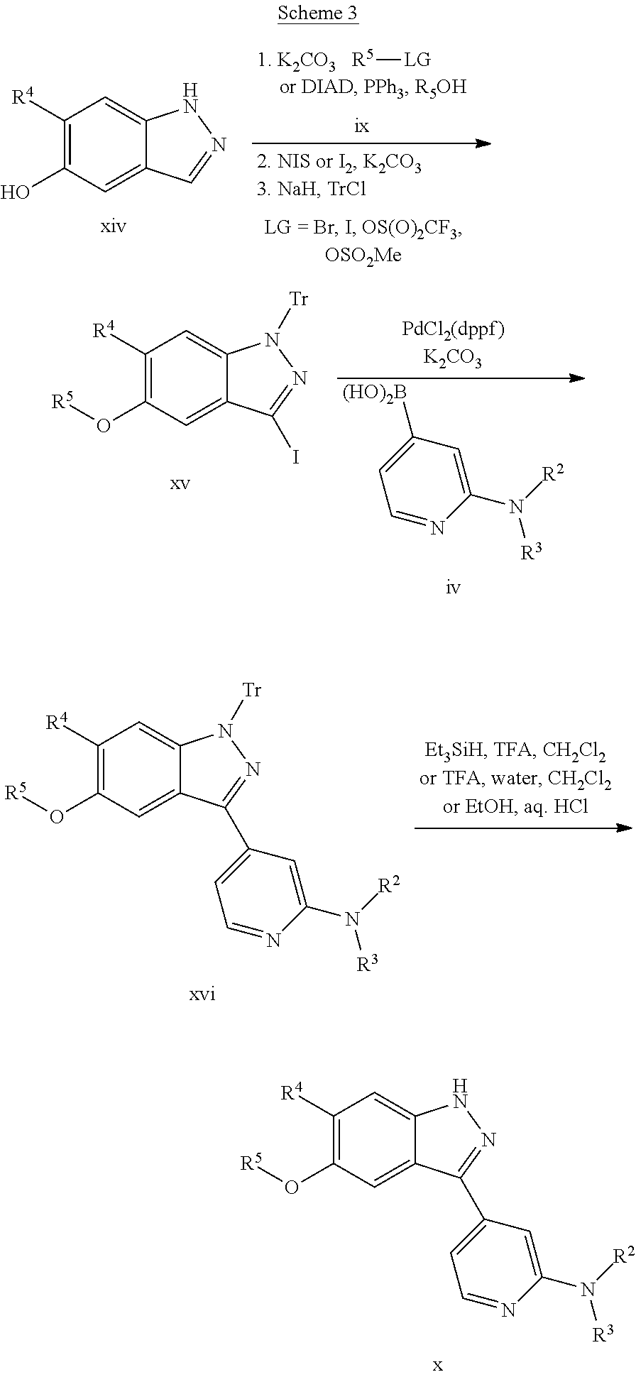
C1([R4])=C(O[R5])C=C2C(=C1)N([Tr])N=C2I.C1=NC(N([R3])[R2])=CC([(HO)2B])=C1.C1([R4])=C(O[R5])C=C2C(=C1)N([Tr])N=C2C1=CC=NC(N([R3])[R2])=C1.C1([R4])=C(O[R5])C=C2C(=C1)NN=C2C1=CC=NC(N([R3])[R2])=C1.[R5][LG].C1([R4])=C(O)C=C2C(=C1)NN=C2
